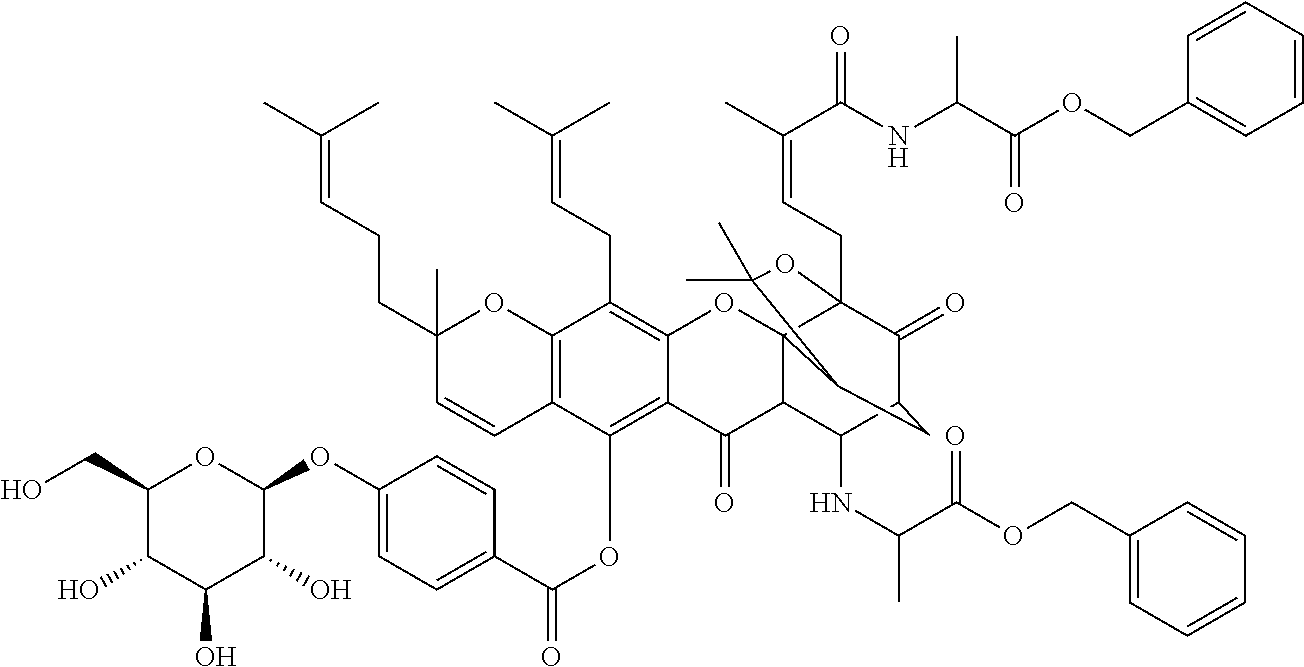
C1(O)C(CO)OC(OC2=CC=C(C(OC3=C4C(=C(CC=C(C)C)C5=C3C=CC(C)(CCC=C(C)C)O5)OC35C(C4=O)C(NC(C(OCC4=CC=CC=C4)=O)C)C4C(=O)C3(CC=C(C)C(=O)NC(C(OCC3=CC=CC=C3)=O)C)OC(C)(C)C5C4)=O)C=C2)C(O)C1O
